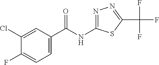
C1=C(C(=O)NC2=NN=C(C(F)(F)F)S2)C=C(Cl)C(F)=C1
